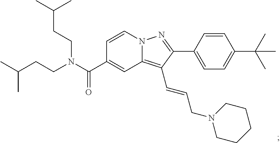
N12C(=C(C=CCN3CCCCC3)C(C3=CC=C(C(C)(C)C)C=C3)=N1)C=C(C(N(CCC(C)C)CCC(C)C)=O)C=C2
